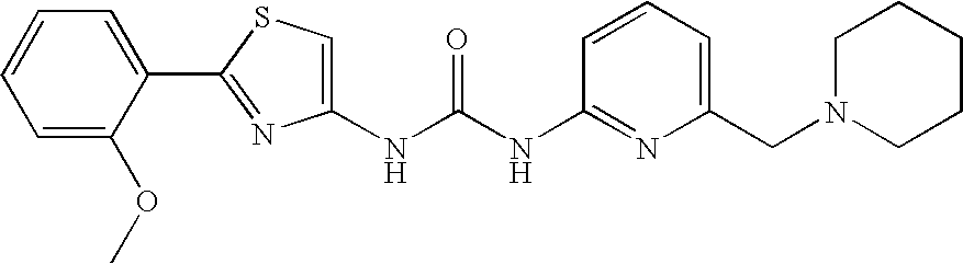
C(NC1=NC(CN2CCCCC2)=CC=C1)(=O)NC1=CSC(C2=CC=CC=C2OC)=N1
